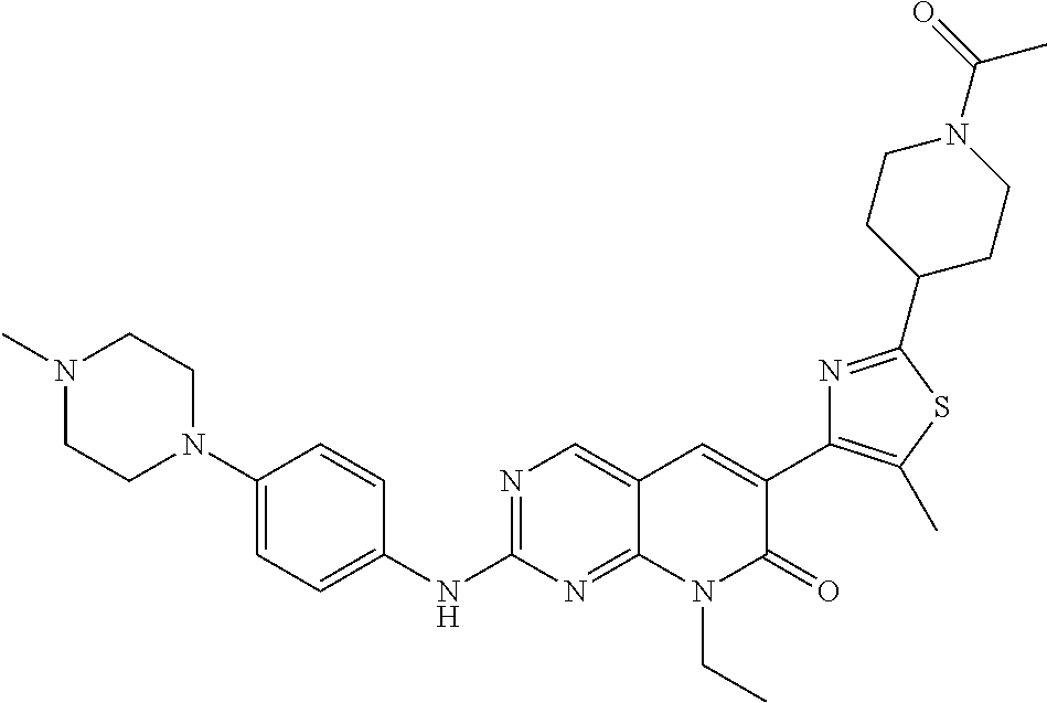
N1(C)CCN(C2=CC=C(NC3=NC=C4C(=N3)N(CC)C(=O)C(C3=C(C)SC(C5CCN(C(=O)C)CC5)=N3)=C4)C=C2)CC1
